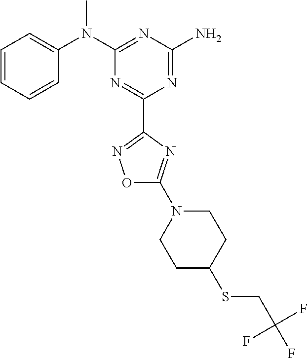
C1=CC=CC(N(C2=NC(N)=NC(C3=NOC(N4CCC(SCC(F)(F)F)CC4)=N3)=N2)C)=C1
